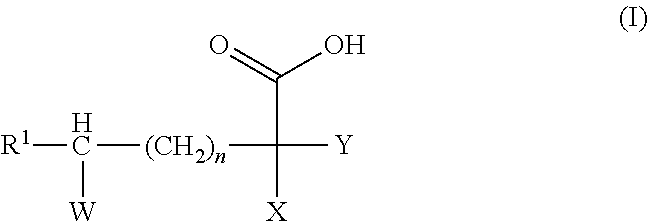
[R1]C([(CH2)n]C([Y])(C(=O)O)[X])[W]
